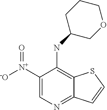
C1([N+]([-O])=O)=CN=C2C(=C1NC1COCCC1)SC=C2
